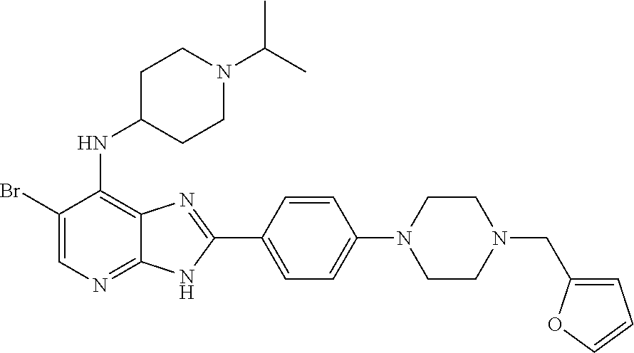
C1(Br)=CN=C2C(=C1NC1CCN(C(C)C)CC1)N=C(C1=CC=C(N3CCN(CC4=CC=CO4)CC3)C=C1)N2
